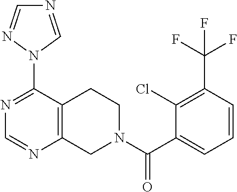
C1=CC(C(F)(F)F)=C(Cl)C(C(N2CC3=C(CC2)C(N2C=NC=N2)=NC=N3)=O)=C1
